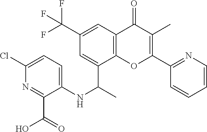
C12=C(C=C(C(F)(F)F)C=C1C(C)NC1=CC=C(Cl)N=C1C(=O)O)C(=O)C(C)=C(C1=NC=CC=C1)O2
